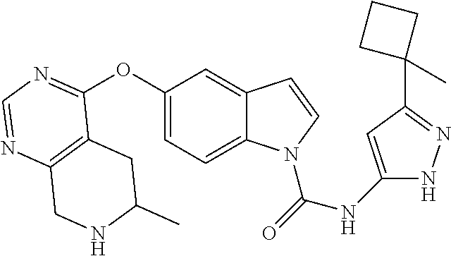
C12=C(N=CN=C1OC1=CC=C3C(=C1)C=CN3C(=O)NC1=CC(C3(C)CCC3)=NN1)CNC(C)C2
